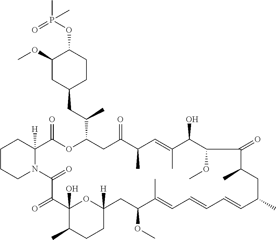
C1CCN2C([H])(C1)C(=O)OC(C(CC1CCC(OP(C)(=O)C)C(OC)C1)C)CC(=O)C(C)C=C(C)C(O)C(OC)C(=O)C(C)CC(C)C=CC=CC=C(C)C(OC)CC1([H])CCC(C)C(O)(C(=O)C2=O)O1
